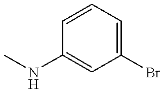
C1(Br)=CC=CC(NC)=C1
